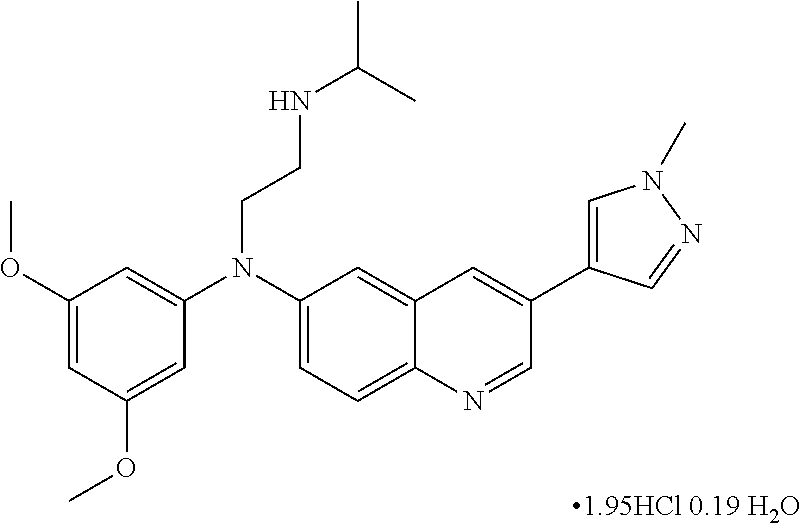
C1(N(C2=CC(OC)=CC(OC)=C2)CCNC(C)C)=CC=C2C(=C1)C=C(C1=CN(C)N=C1)C=N2
